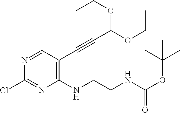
C1=NC(Cl)=NC(NCCNC(OC(C)(C)C)=O)=C1C#CC(OCC)OCC
